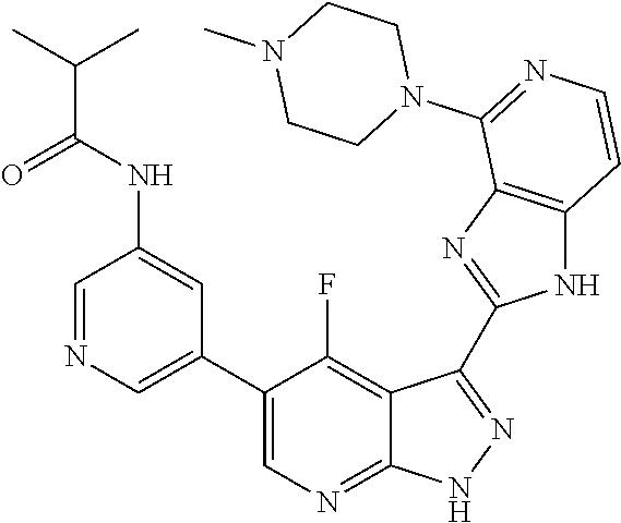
C1=NC=C(C2=CN=C3C(=C2F)C(C2=NC4=C(N2)C=CN=C4N2CCN(C)CC2)=N[N H]3)C=C1NC(C(C)C)=O
